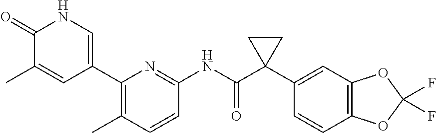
C1(=O)C(C)=CC(C2=C(C)C=CC(NC(C3(C4=CC5=C(C=C4)OC(F)(F)O5)CC3)=O)=N2)=CN1
